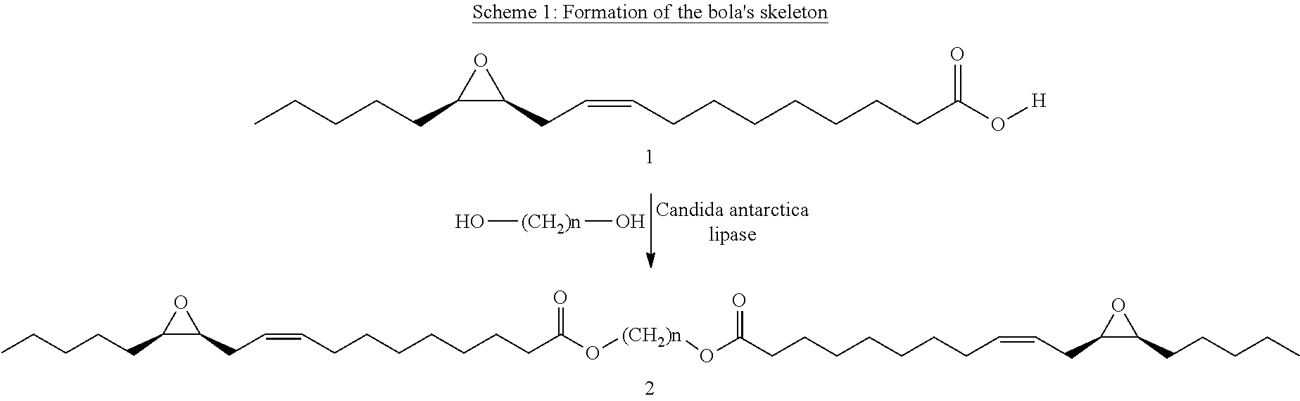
CCCCCC1C(CC=CCCCCCCCC(=O)O[(CH2)n]OC(=O)CCCCCCCC=CCC2C(CCCCC)O2)O1.CCCCCC1C(CC=CCCCCCCCC(=O)O[H])O1.O[(CH2)n]O
